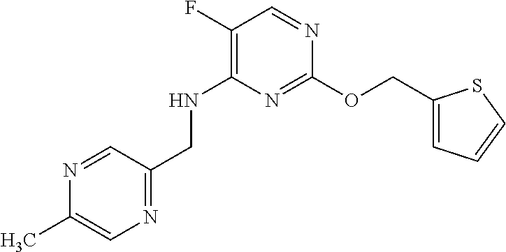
N1=CC(CNC2=C(F)C=NC(OCC3=CC=CS3)=N2)=NC=C1C
